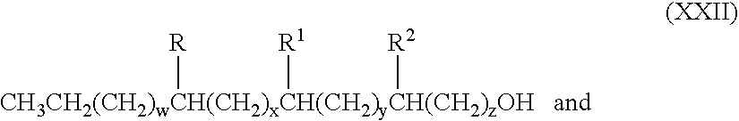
[CH3CH2(CH2)wCH(CH2)xCH(CH2)yCH(CH2)zOH]([R])([R1])[R2]
